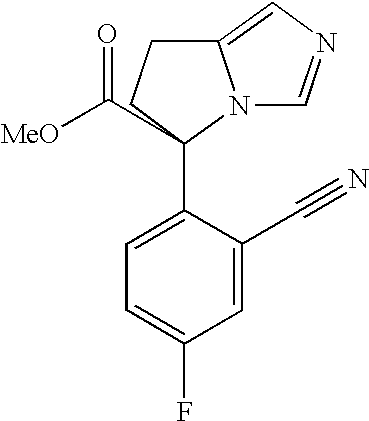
C1=C(C#N)C(C2(C([MeO])=O)N3C(=CN=C3)CC2)=CC=C1F
